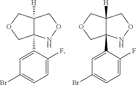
C12(C3=CC(Br)=CC=C3F)C([H])(COC1)CON2.C12(C3=CC(Br)=CC=C3F)C([H])(COC1)CON2
